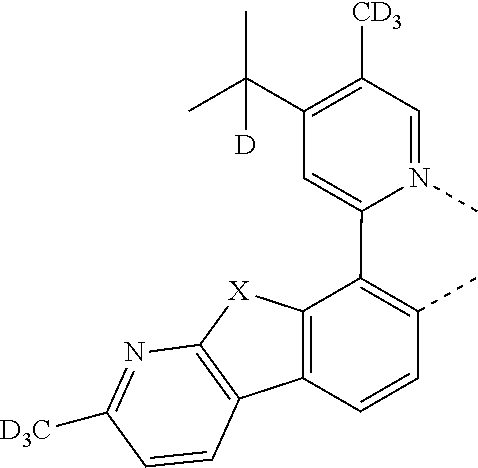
C1=N(C)C(C2=C(C)C=CC3=C2[X]C2=C3C=CC([D3C])=N2)=CC(C(C)(C)[D])=C1[CD3]
